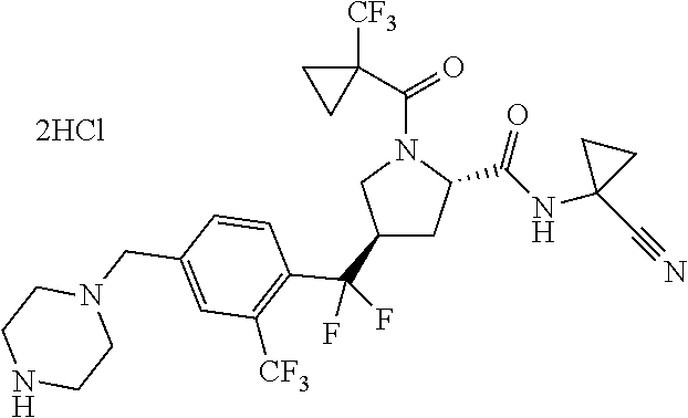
C1(C(F)(F)C2=C([CF3])C=C(CN3CCNCC3)C=C2)CC(C(NC2(C#N)CC2)=O)N(C(C2([CF3])CC2)=O)C1
